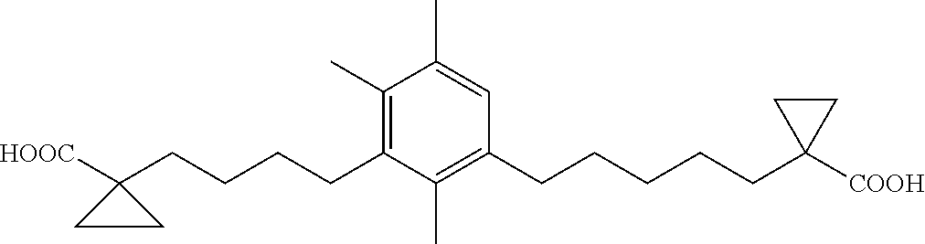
C(CCCC1([HOOC])CC1)C1=C(C)C(C)=CC(CCCCCC2([COOH])CC2)=C1C
